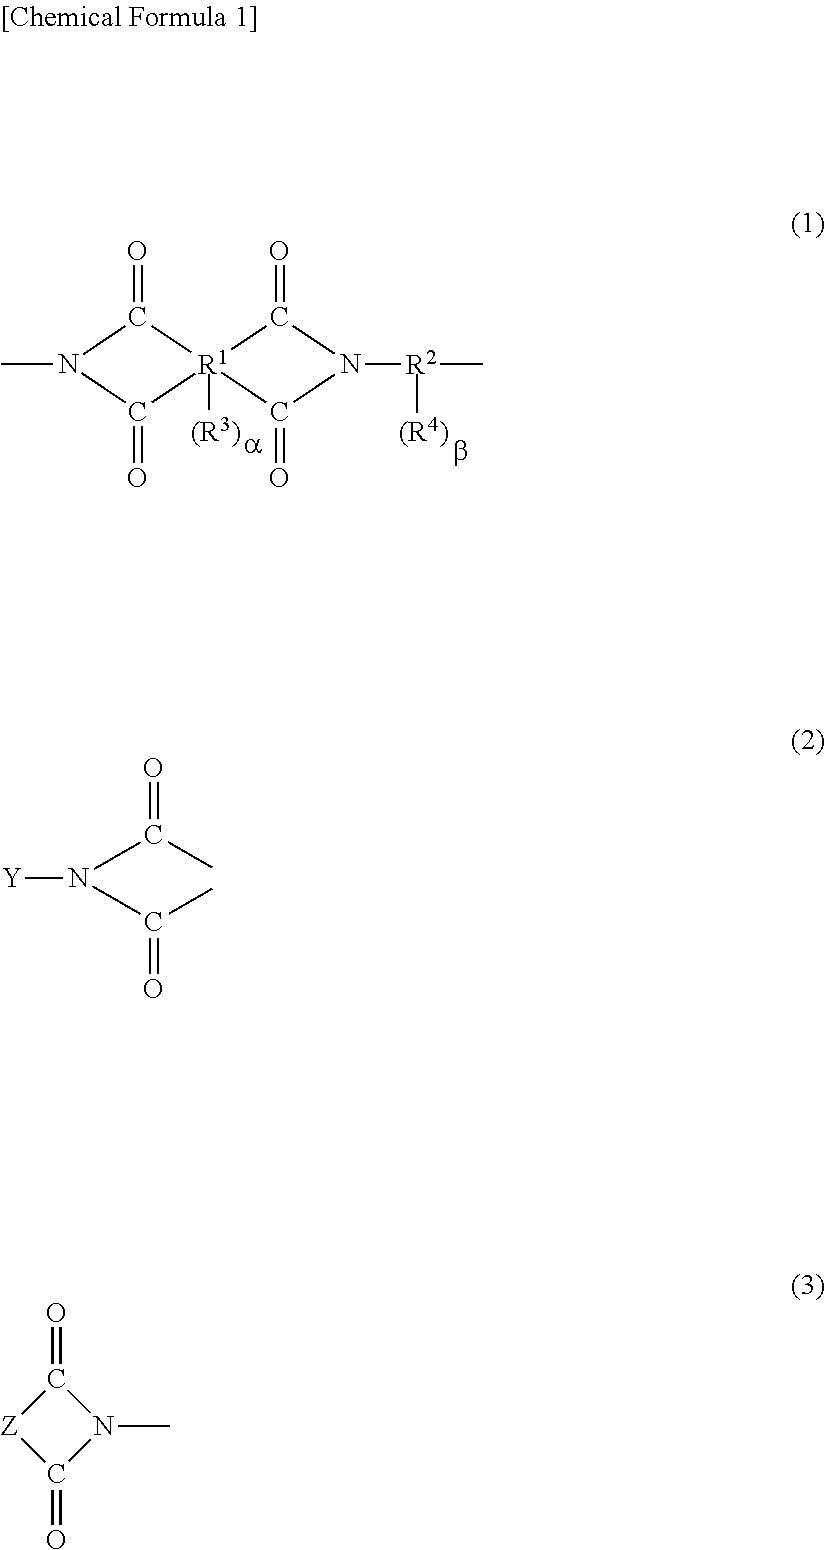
CN1C(=O)[R1]2([(R3)])(C1=O)C(=O)N([R2](C)[(R4)])C2=O.[Y]N(C(C)=O)C(C)=O.C1(=O)[Z]C(=O)N1C
